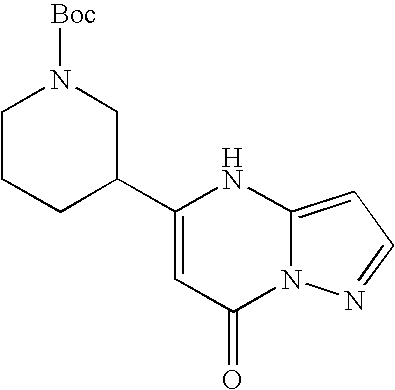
C1CCC(C2=CC(=O)N3C(=CC=N3)N2)CN1[Boc]
